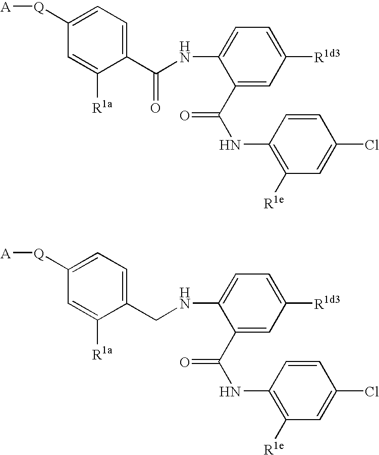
C1(C(NC2=CC=C([R1d3])C=C2C(NC2=C([R1e])C=C(Cl)C=C2)=O)=O)=CC=C([Q][A])C=C1[R1a].C1(CNC2=CC=C([R1d3])C=C2C(NC2=C([R1e])C=C(Cl)C=C2)=O)=CC=C([Q][A])C=C1[R1a]
